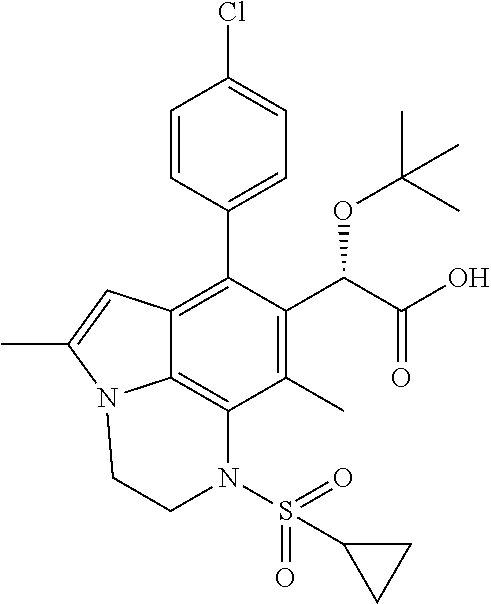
C1=CC(C2=C3C4=C(C(C)=C2C(C(=O)O)OC(C)(C)C)N(S(=O)(C2CC2)=O)CCN4C(C)=C3)=CC=C1Cl
